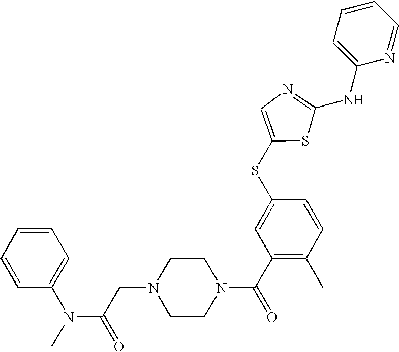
C1=CC=C(NC2=NC=C(SC3=CC(C(=O)N4CCN(CC(N(C)C5=CC=CC=C5)=O)CC4)=C(C)C=C3)S2)N=C1
